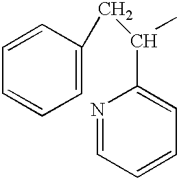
C1=C(CC(C2=CC=CC=N2)C)C=CC=C1
